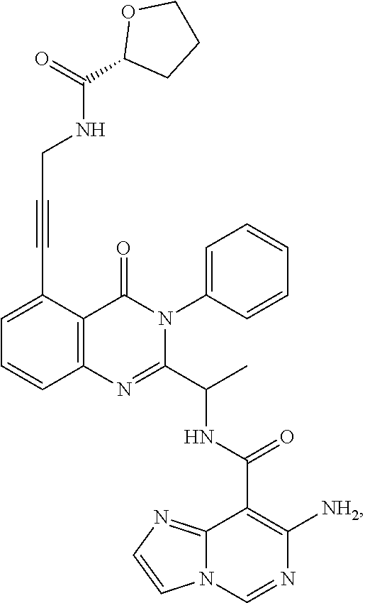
C1=C(C#CCNC(C2CCCO2)=O)C2=C(C=C1)N=C(C(C)NC(C1=C([NH2])N=CN3C1=NC=C3)=O)N(C1=CC=CC=C1)C2=O
